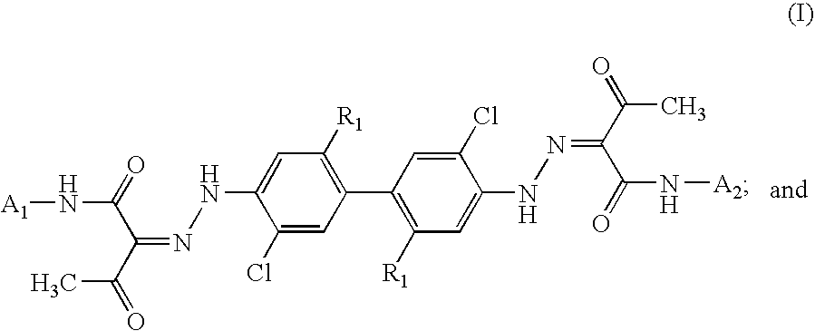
C1(Cl)=CC(C2=C([R1])C=C(NN=C(C(=O)C)C(=O)N[A2])C(Cl)=C2)=C([R1])C=C1NN=C(C(=O)C)C(=O)N[A1]
